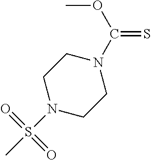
C1N(S(C)(=O)=O)CCN(C(OC)=S)C1
